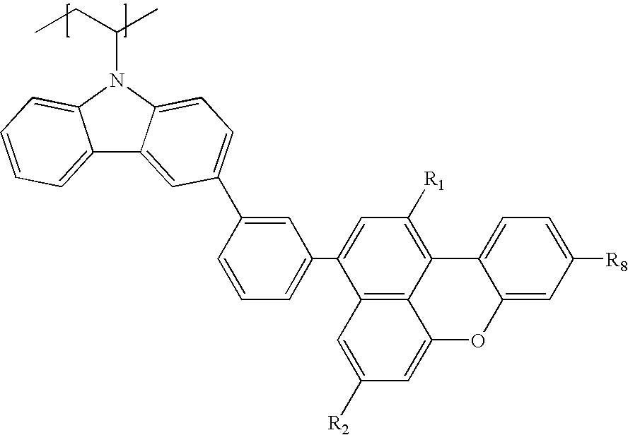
C1=CC(C2=CC=C3C(=C2)C2=CC=CC=C2N3C(CC)C)=CC(C2=CC([R1])=C3C4=C2C=C([R2])C=C4OC2=CC([R8])=CC=C32)=C1
